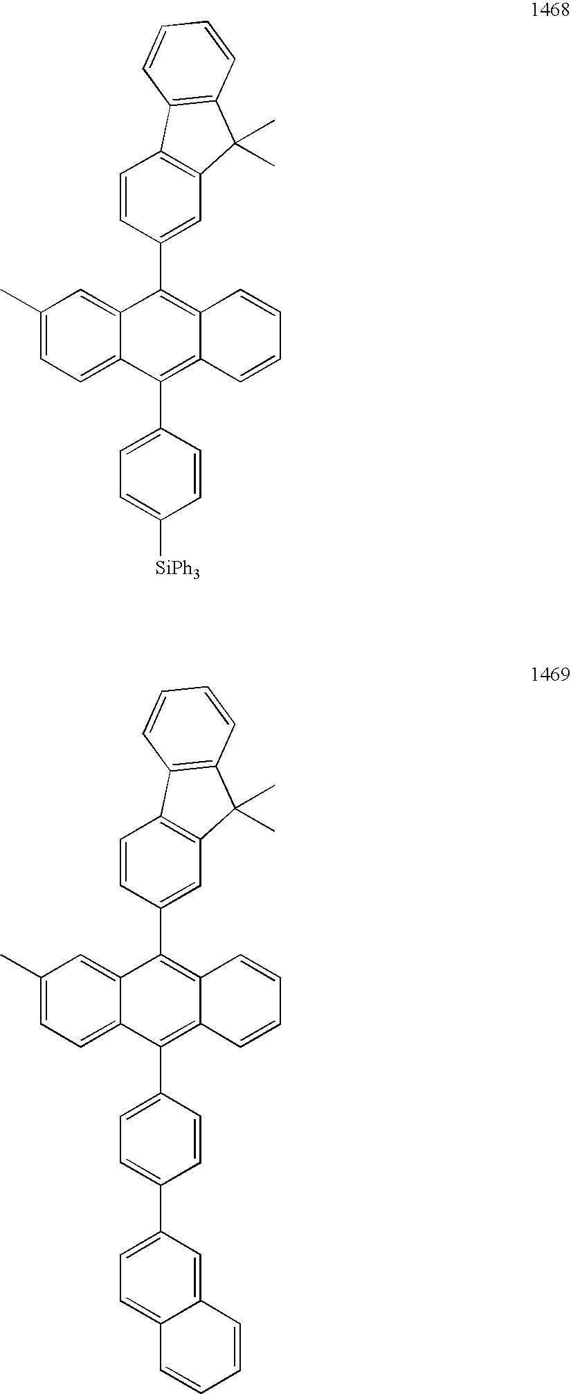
C1(C)=CC=C2C(=C1)C(C1=CC3=C(C=C1)C1=C(C3(C)C)C=CC=C1)=C1C(=C2C2=CC=C([SiPh3])C=C2)C=CC=C1.C1(C)=CC=C2C(=C1)C(C1=CC3=C(C=C1)C1=C(C3(C)C)C=CC=C1)=C1C(=C2C2=CC=C(C3=CC=C4C(=C3)C=CC=C4)C=C2)C=CC=C1
